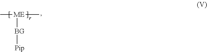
C[ME](C)[BG][Pip]
